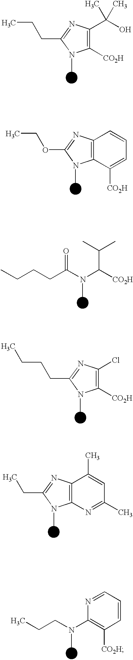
N1=CC=CC([CO2H])=C1N(CCC)C.C12=C(N=C(C)C=C1C)N(C)C(CC)=N2.C1(Cl)=C([CO2H])N(C)C(CCCC)=N1.CCCCC(=O)N(C([CO2H])C(C)C)C.C12=C(C([CO2H])=CC=C1)N(C)C(OCC)=N2.C1(C(O)(C)C)=C([CO2H])N(C)C(CCC)=N1
